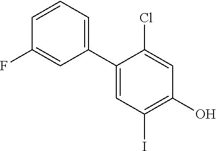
C1=CC(F)=CC(C2=CC(I)=C(O)C=C2Cl)=C1
